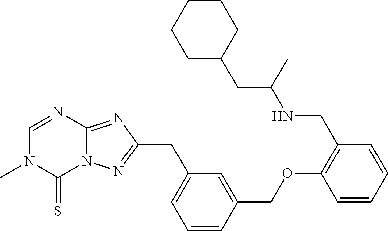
C1=CC=CC(CNC(CC2CCCCC2)C)=C1OCC1=CC(CC2=NN3C(=N2)N=CN(C)C3=S)=CC=C1
